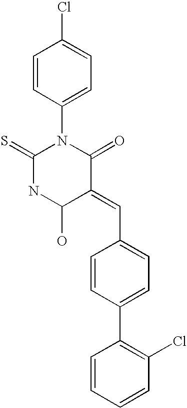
C1=CC(N2C(=S)NC(O)C(=CC3=CC=C(C4=C(Cl)C=CC=C4)C=C3)C2=O)=CC=C1Cl
